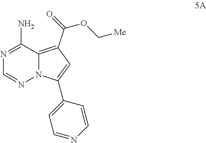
N1=C(N)C2=C(C(=O)OC[Me])C=C(C3=CC=NC=C3)N2N=C1
